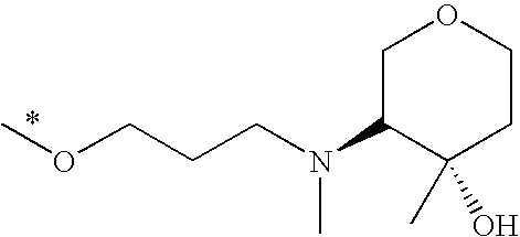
COCCCN(C1C(C)(O)CCOC1)C
